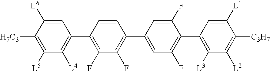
[H7C3]C1=C([L5])C([L4])=C(C2=C(F)C(F)=C(C3=CC(F)=C(C4=C([L3])C([L2])=C([C3H7])C([L1])=C4)C(F)=C3)C=C2)C=C1[L6]
